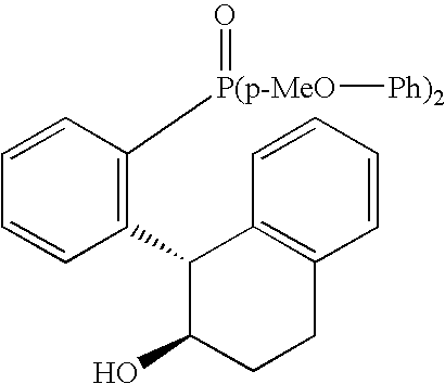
C1(C2C3=C(CCC2O)C=CC=C3)=C([P(p-MeO](=O)[Ph)2])C=CC=C1
